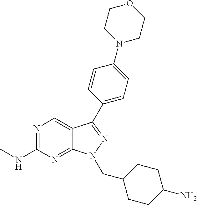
N1=C(NC)N=C2C(=C1)C(C1=CC=C(N3CCOCC3)C=C1)=NN2CC1CCC(N)CC1
